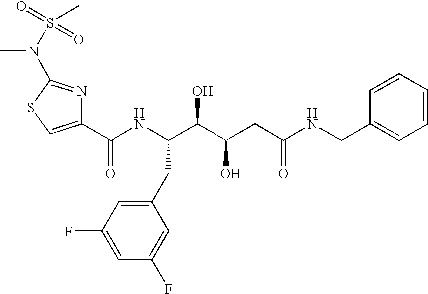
C1(C(NC(C(C(CC(NCC2=CC=CC=C2)=O)O)O)CC2=CC(F)=CC(F)=C2)=O)=CSC(N(C)S(=O)(=O)C)=N1
